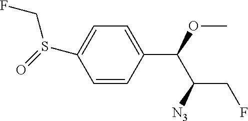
C1=CC(C(OC)C([N3])CF)=CC=C1S(CF)=O
